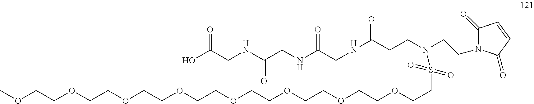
COCCOCCOCCOCCOCCOCCOCCOCCS(N(CCN1C(=O)C=CC1=O)CCC(=O)NCC(NCC(NCC(O)=O)=O)=O)(=O)=O
